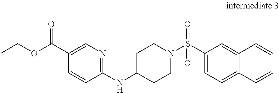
C1(S(N2CCC(NC3=NC=C(C(OCC)=O)C=C3)CC2)(=O)=O)=CC=C2C(=C1)C=CC=C2
